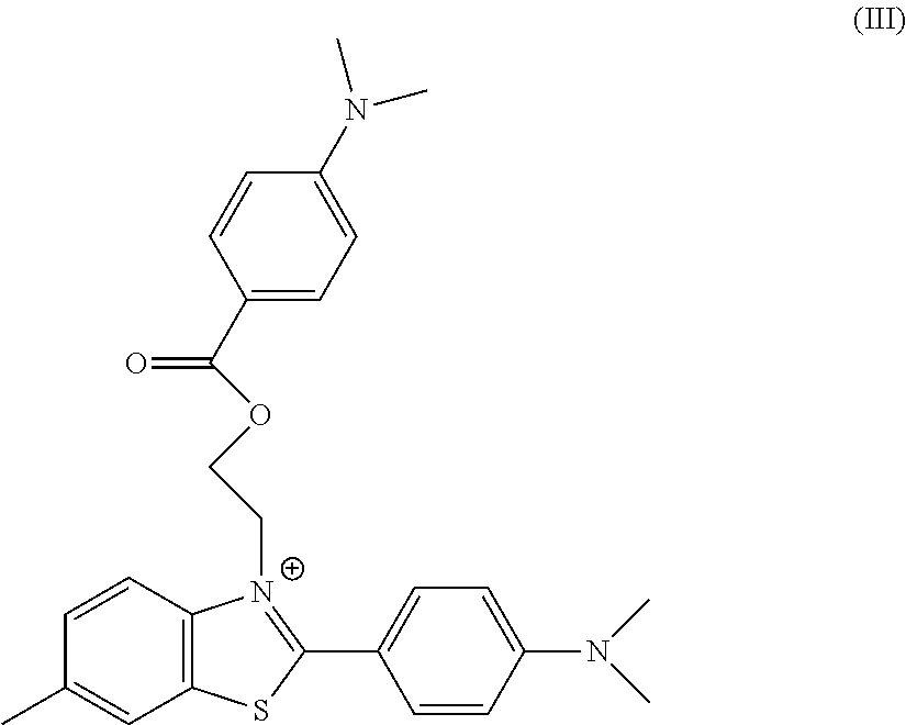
C1=CC2=C(C=C1C)SC(C1=CC=C(N(C)C)C=C1)=[N+]2CCOC(=O)C1=CC=C(N(C)C)C=C1
